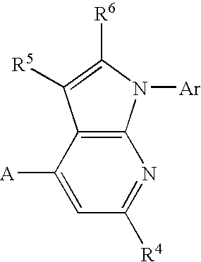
C12=C(C([A])=CC([R4])=N1)C([R5])=C([R6])N2[Ar]
